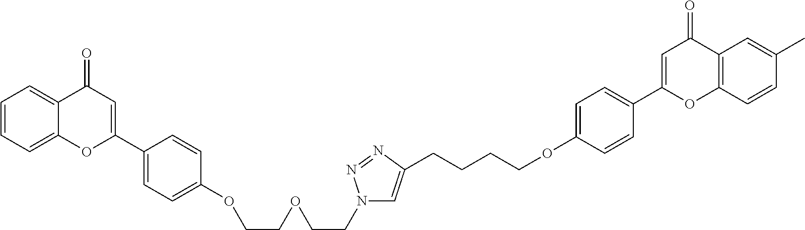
C12=CC=CC=C1C(=O)C=C(C1=CC=C(OCCOCCN3C=C(CCCCOC4=CC=C(C5=CC(=O)C6=C(O5)C=CC(C)=C6)C=C4)N=N3)C=C1)O2
